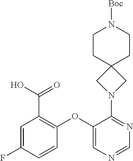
C1(OC2=C(C(=O)O)C=C(F)C=C2)=CN=CN=C1N1CC2(C1)CCN([Boc])CC2
